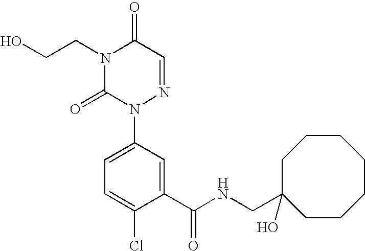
N1(CCO)C(=O)N(C2=CC=C(Cl)C(C(NCC3(O)CCCCCCC3)=O)=C2)N=CC1=O
